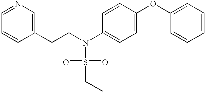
C1=NC=C(CCN(C2=CC=C(OC3=CC=CC=C3)C=C2)S(=O)(=O)CC)C=C1
